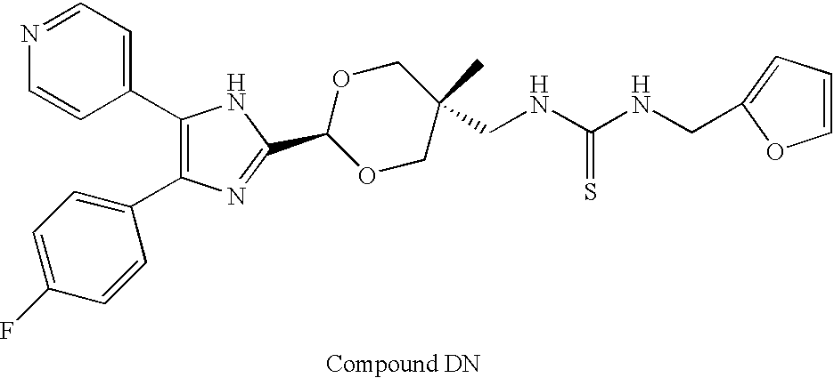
C1(C2=CC=NC=C2)=C(C2=CC=C(F)C=C2)N=C(C2OCC(C)(CNC(=S)NCC3=CC=CO3)CO2)N1
